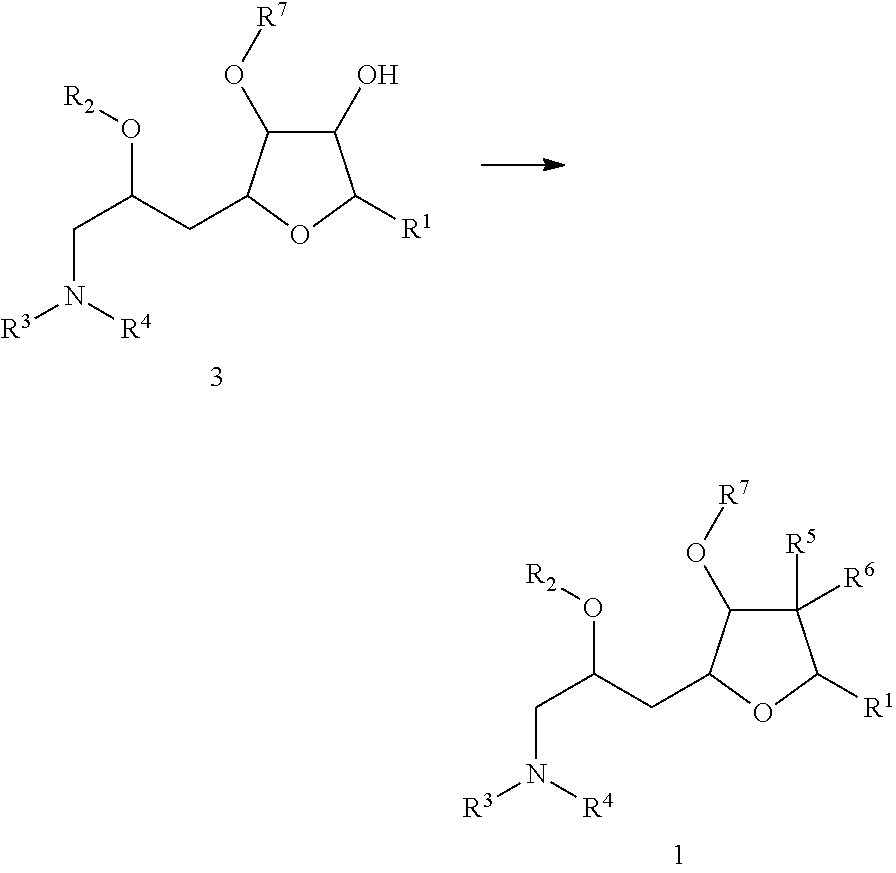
C1(O)C(O[R7])C(CC(CN([R3])[R4])O[R2])OC1[R1].C1([R5])([R6])C(O[R7])C(CC(CN([R3])[R4])O[R2])OC1[R1]
